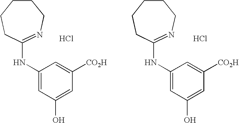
C1CCCC(NC2=CC(O)=CC([CO2H])=C2)=NC1.C1CCCC(NC2=CC(O)=CC([CO2H])=C2)=NC1.Cl.Cl
